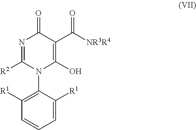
C1=C([R1])C(N2C([R2])=NC(=O)C(C(=O)[NR3R4])=C2O)=C([R1])C=C1
